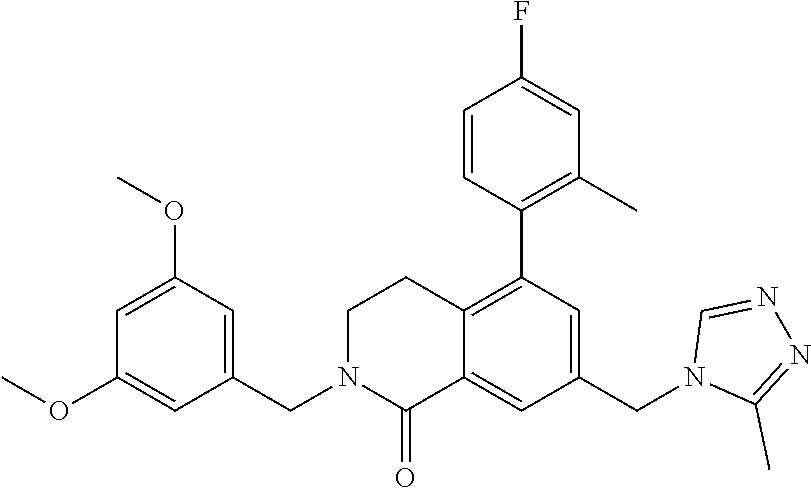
C12=C(C3=C(C)C=C(F)C=C3)C=C(CN3C(C)=NN=C3)C=C1C(=O)N(CC1=CC(OC)=CC(OC)=C1)CC2
